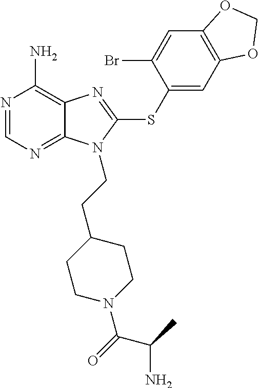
N1=CN=C2C(=C1N)N=C(SC1=CC3=C(C=C1Br)OCO3)N2CCC1CCN(C(=O)C(N)C)CC1
